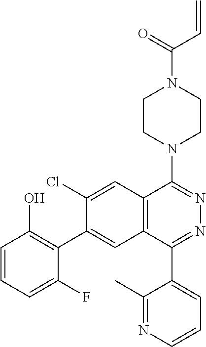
C12=C(C=C(C3=C(O)C=CC=C3F)C(Cl)=C1)C(C1=CC=CN=C1C)=NN=C2N1CCN(C(C=C)=O)CC1
